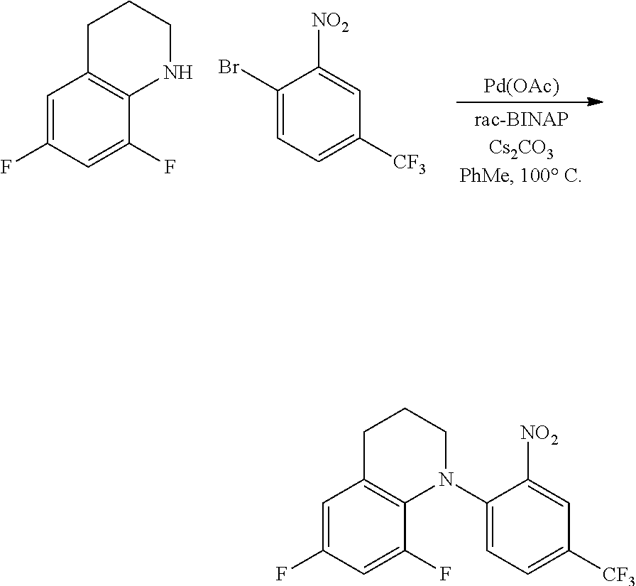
[Pd(OAc)].C1CCC2=C(C(F)=CC(F)=C2)N1.C1(Br)=CC=C([CF3])C=C1[NO2].C1(N2CCCC3=C2C(F)=CC(F)=C3)=CC=C([CF3])C=C1[NO2]
